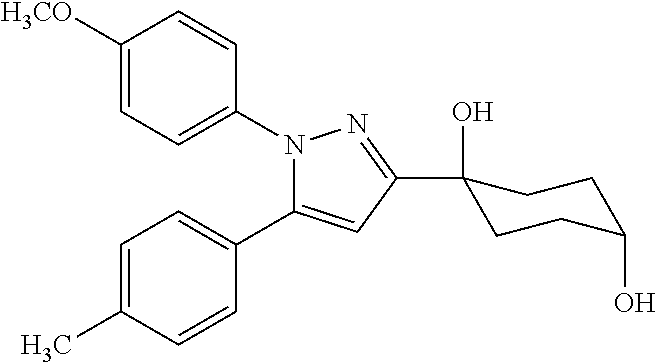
C1([H3CO])=CC=C(N2C(C3=CC=C(C)C=C3)=CC(C3(O)CCC(O)CC3)=N2)C=C1
